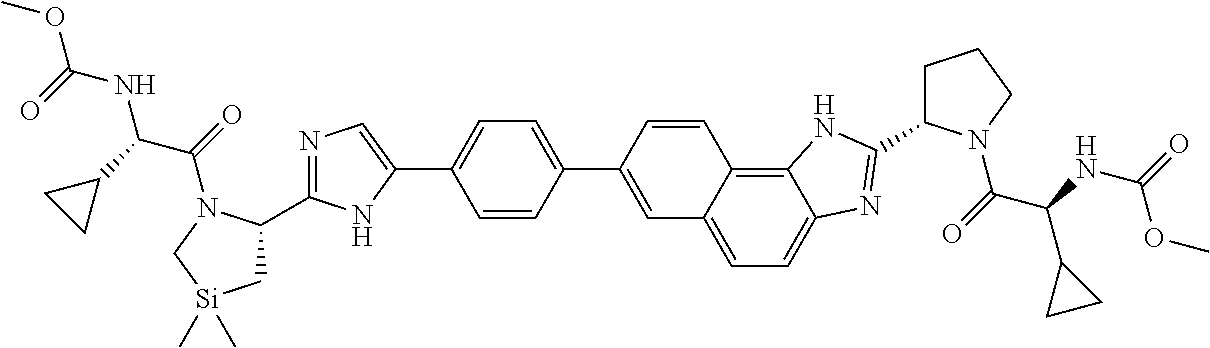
C1(C2=CC3=CC=C4C(=C3C=C2)NC(C2CCCN2C(=O)C(NC(=O)OC)C2CC2)=N4)=CC=C(C2=CN=C(C3C[Si](C)(C)CN3C(=O)C(C3CC3)NC(OC)=O)N2)C=C1
